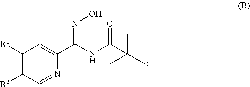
C1([R1])=C([R2])C=NC(C(NC(C(C)(C)C)=O)=NO)=C1
